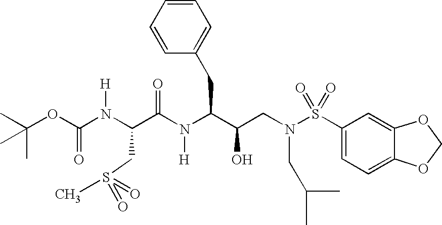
N(C(CS(C)(=O)=O)C(=O)N([H])C(C(O)CN(S(=O)(=O)C1=CC=C2C(=C1)OCO2)CC(C)C)CC1=CC=CC=C1)([H])C(=O)OC(C)(C)C
